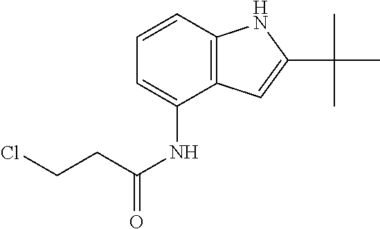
C12=C(C=CC=C1NC(=O)CCCl)NC(C(C)(C)C)=C2
